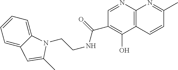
C1=C2C(=CC=C1)N(CCNC(=O)C1=C(O)C3=C(N=C1)N=C(C)C=C3)C(C)=C2
